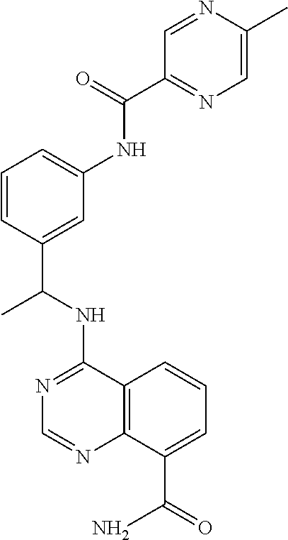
N1=C(NC(C)C2=CC(NC(=O)C3=NC=C(C)N=C3)=CC=C2)C2=C(N=C1)C(C(=O)N)=CC=C2
